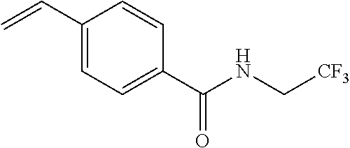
C1(C=C)=CC=C(C(NC[CF3])=O)C=C1
